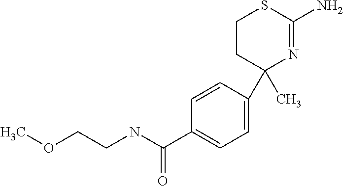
C1(C(NCCOC)=O)=CC=C(C2(C)N=C(N)SCC2)C=C1
